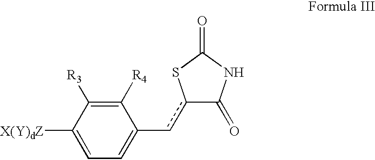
C1([R4])=C([R3])C([X(Y)dZ])=CC=C1cc1C(=O)NC(=O)S1
